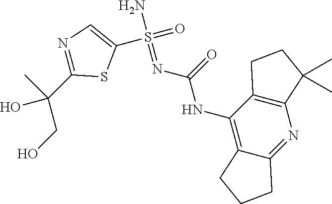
C1(S(=O)(N)=NC(NC2=C3C(=NC4=C2CCC4(C)C)CCC3)=O)=CN=C(C(C)(CO)O)S1
